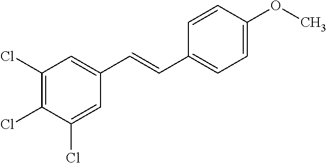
C1(Cl)=C(Cl)C(Cl)=CC(C=CC2=CC=C(OC)C=C2)=C1
